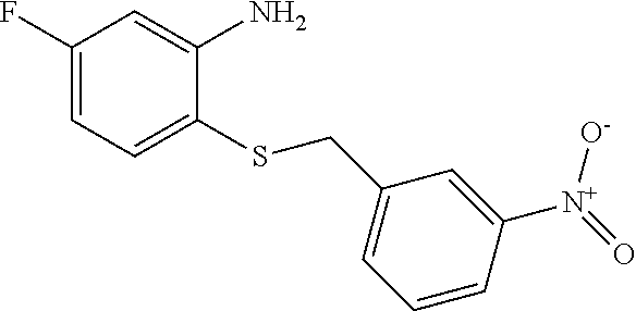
C1(F)=CC=C(SCC2=CC=CC([N+](=O)[O-])=C2)C(N)=C1
